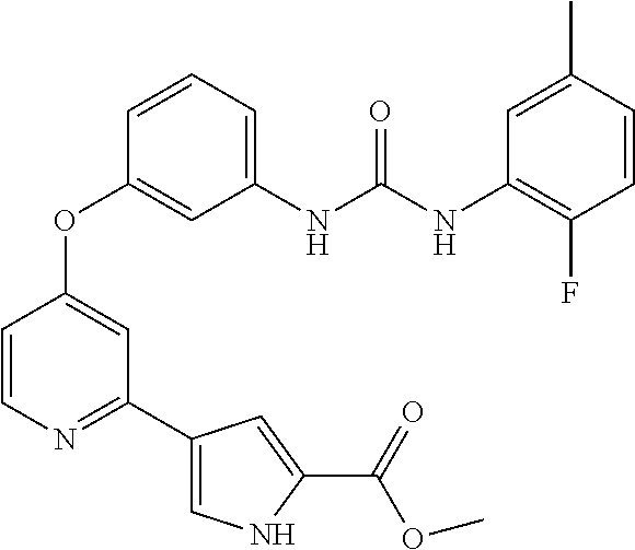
C1(OC2=CC(C3=CNC(C(OC)=O)=C3)=NC=C2)=CC(NC(NC2=C(F)C=CC(C)=C2)=O)=CC=C1
